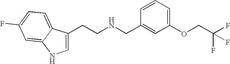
C1=C(CCNCC2=CC(OCC(F)(F)F)=CC=C2)C2=CC=C(F)C=C2N1
